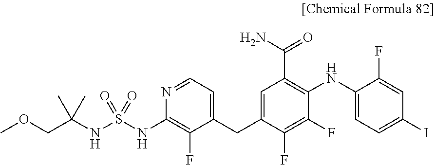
S(=O)(NC1=C(F)C(CC2=CC(C(N)=O)=C(NC3=CC=C(I)C=C3F)C(F)=C2F)=CC=N1)(NC(COC)(C)C)=O
